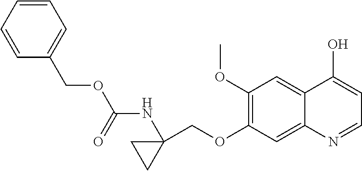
C1(OC)=C(OCC2(NC(OCC3=CC=CC=C3)=O)CC2)C=C2C(=C1)C(O)=CC=N2
